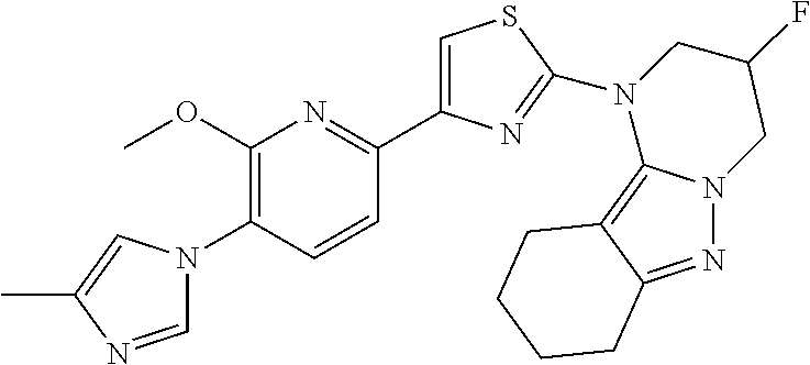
C1=NC(C)=CN1C1=C(OC)N=C(C2=CSC(N3C4=C5C(=NN4CC(F)C3)CCCC5)=N2)C=C1
